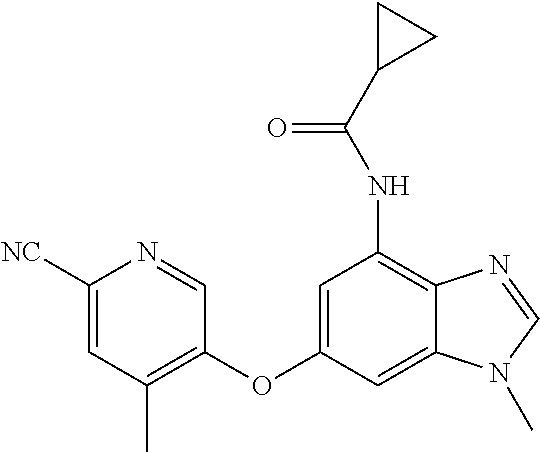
C1=NC([NC])=CC(C)=C1OC1=CC(NC(=O)C2CC2)=C2C(=C1)N(C)C=N2
